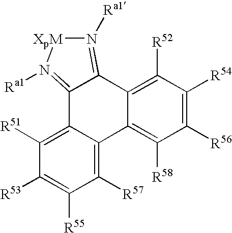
C12=N([Ra1])[XpM]N([Ra1])=C1C1=C([R52])C([R54])=C([R56])C([R58])=C1C1=C([R57])C([R55])=C([R53])C([R51])=C21
